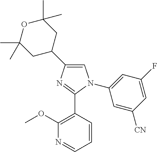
C1=C(C2CC(C)(C)OC(C)(C)C2)N=C(C2=C(OC)N=CC=C2)N1C1=CC(F)=CC([CN])=C1
